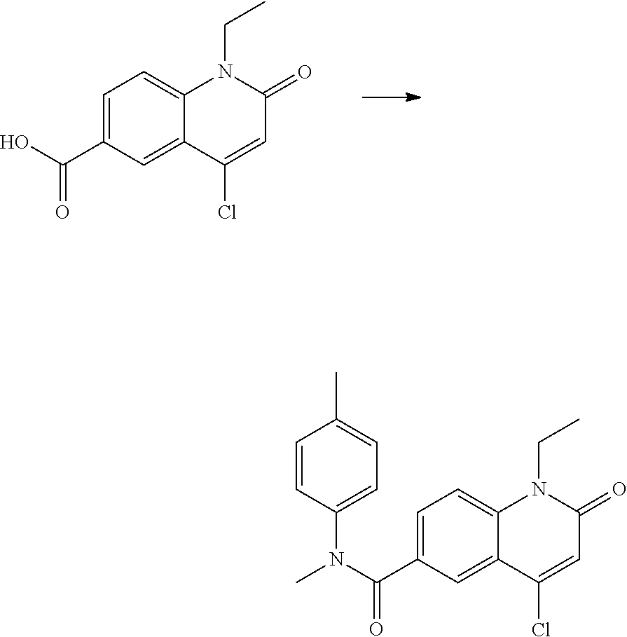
C1=C(C(O)=O)C=C2C(=C1)N(CC)C(=O)C=C2Cl.C1=C(C(N(C)C2=CC=C(C)C=C2)=O)C=C2C(=C1)N(CC)C(=O)C=C2Cl
